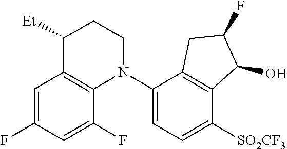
C1=C(F)C=C(F)C2=C1C([Et])CCN2C1=CC=C([SO2CF3])C2=C1CC(F)C2O
